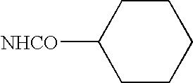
C1CC([NHCO])CCC1
